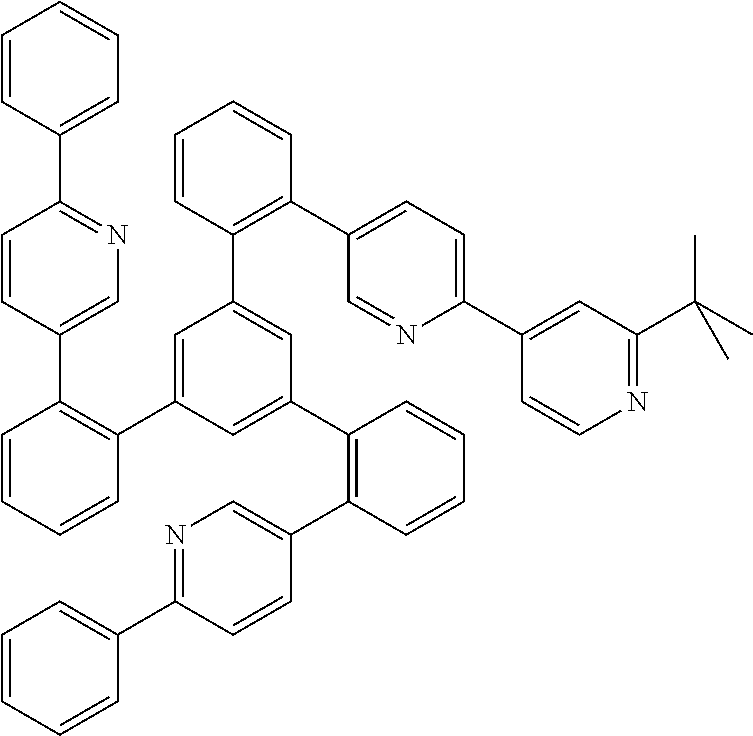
C1=CC(C2=NC=C(C3=C(C4=CC(C5=C(C6=CC=C(C7=CC(C(C)(C)C)=NC=C7)N=C6)C=CC=C5)=CC(C5=C(C6=CN=C(C7=CC=CC=C7)C=C6)C=CC=C5)=C4)C=CC=C3)C=C2)=CC=C1
